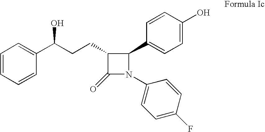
C1=CC=CC(C(CCC2C(C3=CC=C(O)C=C3)N(C3=CC=C(F)C=C3)C2=O)O)=C1
